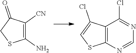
C1([CN])=C(N)SCC1=O.C12=C(SC=C1Cl)N=CN=C2Cl
